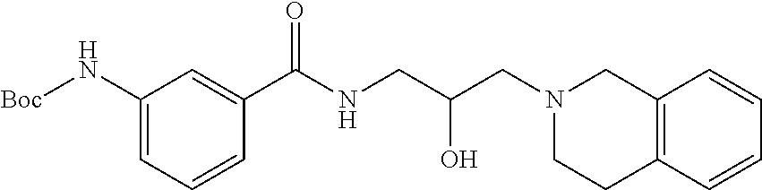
C1=C(N[Boc])C=C(C(=O)NCC(CN2CC3=C(CC2)C=CC=C3)O)C=C1
